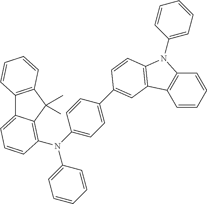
C1=CC=C2C(=C1N(C1=CC=C(C3=CC4=C(N(C5=CC=CC=C5)C5=C4C=CC=C5)C=C3)C=C1)C1=CC=CC=C1)C(C)(C)C1=C2C=CC=C1
